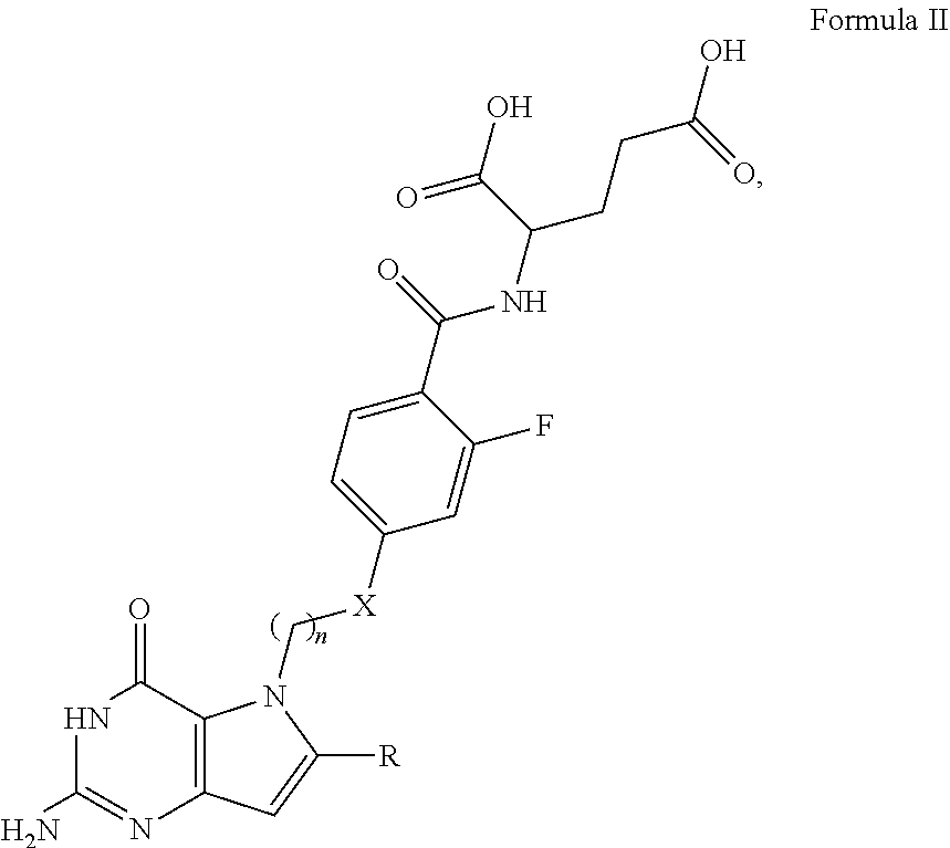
NC1=NC2=C(C(=O)N1)N(C[X]C1=CC=C(C(NC(CCC(O)=O)C(O)=O)=O)C(F)=C1)C([R])=C2
